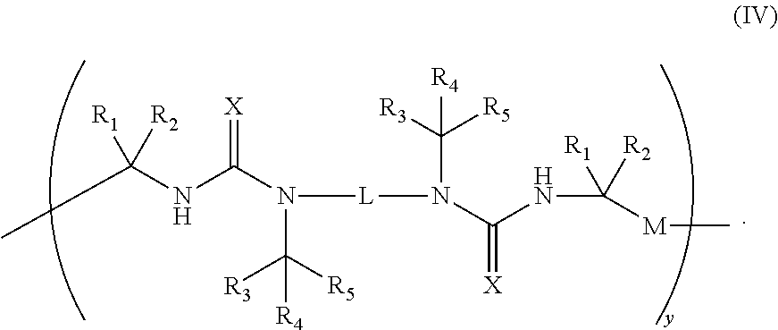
CC(NC(N(C([R5])([R3])[R4])[L]N(C([R5])([R3])[R4])C(NC([R2])([R1])[M]C)=[X])=[X])([R2])[R1]
